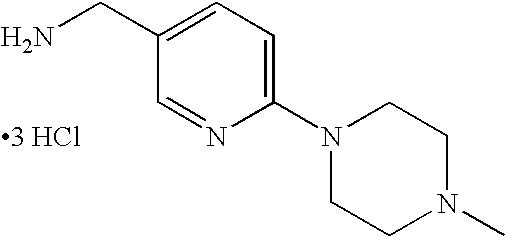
C1(CN)=CC=C(N2CCN(C)CC2)N=C1.[3 HCl]
